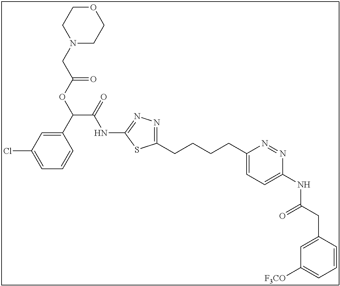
C1(CCCCC2=NN=C(NC(C(OC(CN3CCOCC3)=O)C3=CC(Cl)=CC=C3)=O)S2)=CC=C(NC(CC2=CC([F3CO])=CC=C2)=O)N=N1
